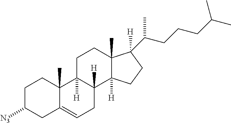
C1C([N3])CC2=CCC3([H])C([H])(C2(C)C1)CCC1(C)C3([H])CCC1(C(CCCC(C)C)C)[H]
